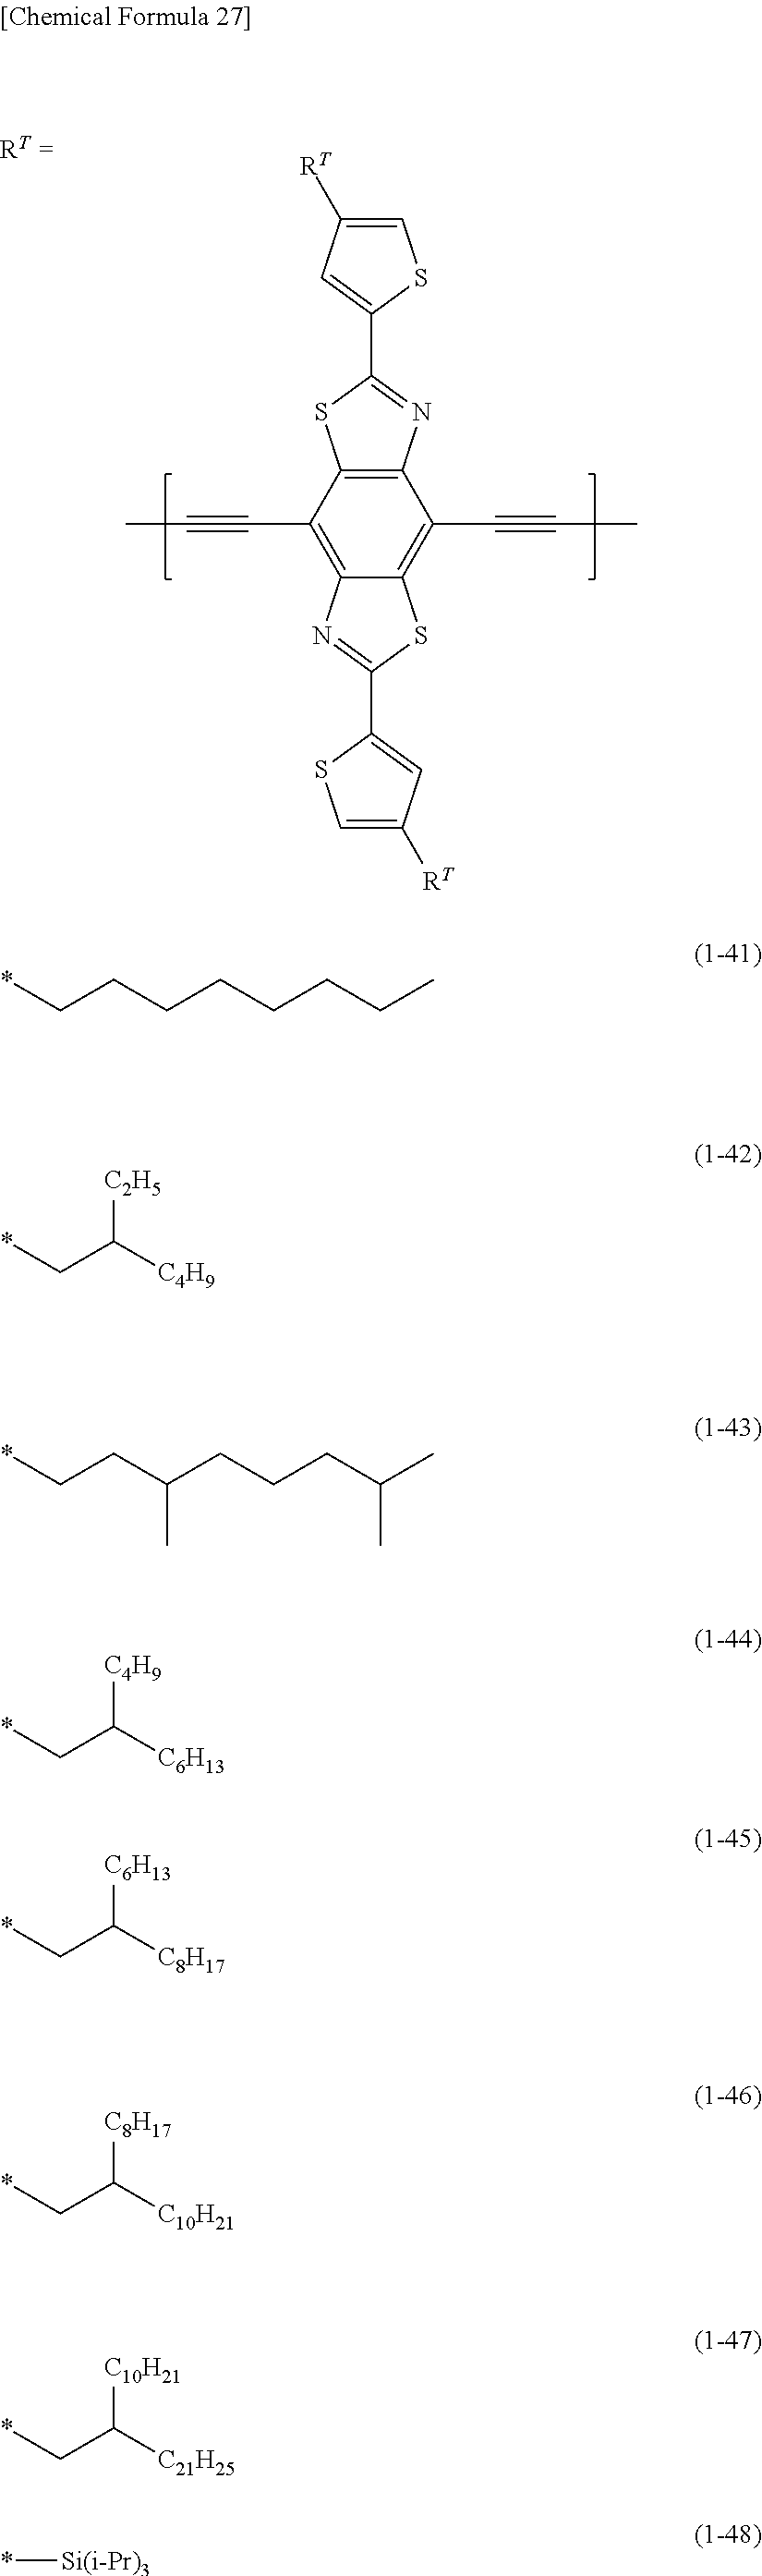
C12=C(C#CC)C3=C(C(C#CC)=C1SC(C1=CC([RT])=CS1)=N2)N=C(C1=CC([RT])=CS1)S3.*CCCCCCCC.*CC([C4H9])[C2H5].*CCC(CCCC(C)C)C.*CC([C6H13])[C4H9].*CC([C8H17])[C6H13].*CC([C10H21])[C8H17].*CC([C21H25])[C10H21].*[Si(i-Pr)3]
